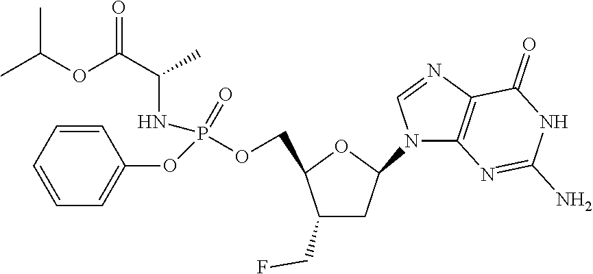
C1(CF)CC(N2C3=C(N=C2)C(=O)NC(N)=N3)OC1COP(OC1=CC=CC=C1)(NC(C(OC(C)C)=O)C)=O
